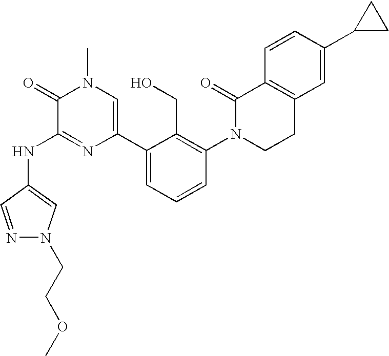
N(C1=NC(C2=CC=CC(N3CCC4=C(C3=O)C=CC(C3CC3)=C4)=C2CO)=CN(C)C1=O)C1=CN(CCOC)N=C1
